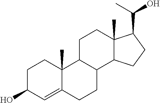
C1C(O)C=C2C(C)(C1)C1C(CC2)C2C(C)(CC1)C(C(C)O)CC2
